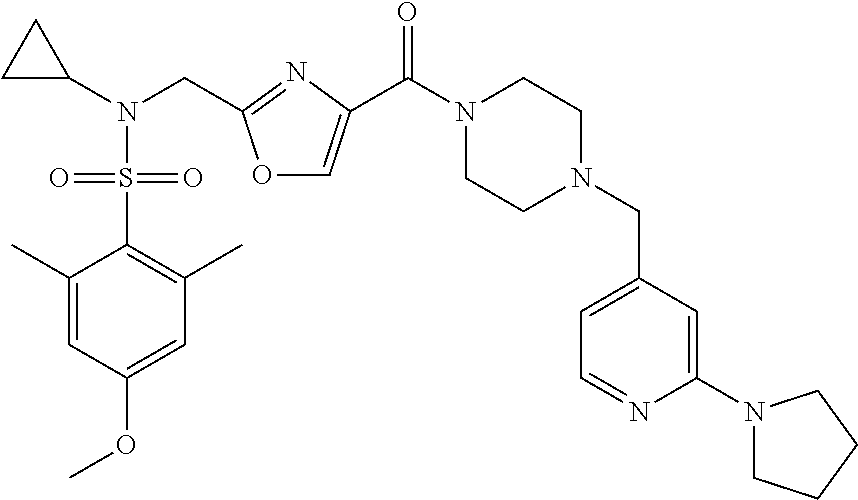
O1C=C(C(N2CCN(CC3=CC=NC(N4CCCC4)=C3)CC2)=O)N=C1CN(C1CC1)S(C1=C(C)C=C(OC)C=C1C)(=O)=O
